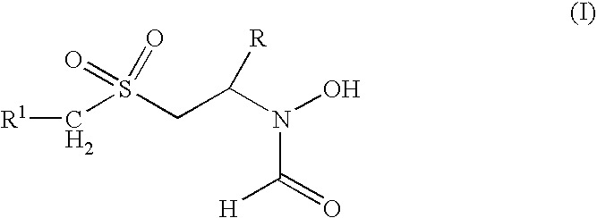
C(S(CC(N(O)C([H])=O)[R])(=O)=O)[R1]
